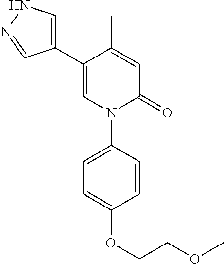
C1=C(C)C(C2=CNN=C2)=CN(C2=CC=C(OCCOC)C=C2)C1=O
